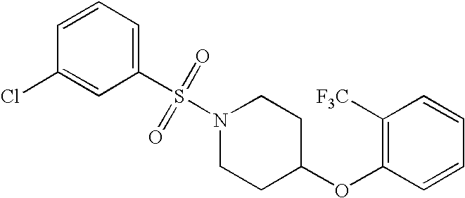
ClC1=CC(S(N2CCC(OC3=C([F3C])C=CC=C3)CC2)(=O)=O)=CC=C1
